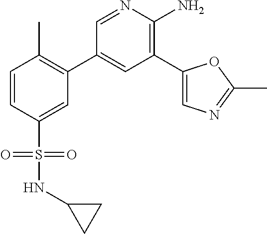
C1=CC(S(=O)(NC2CC2)=O)=CC(C2=CC(C3=CN=C(C)O3)=C(N)N=C2)=C1C
